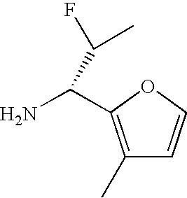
C1(C)=C(C(N)C(C)F)OC=C1
